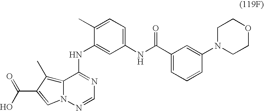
OC(=O)C1=CN2C(=C1C)C(NC1=CC(NC(C3=CC=CC(N4CCOCC4)=C3)=O)=CC=C1C)=NC=N2
